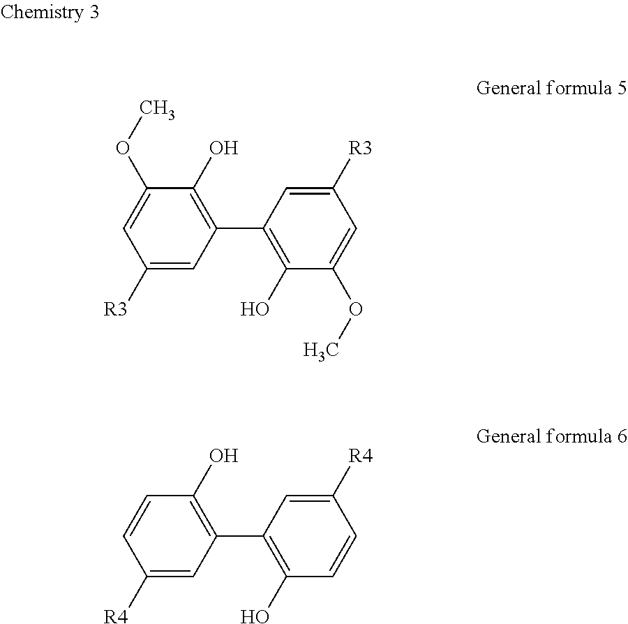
C1([R3])=CC(C2=C(O)C(OC)=CC([R3])=C2)=C(O)C(OC)=C1.C1([R4])=CC(C2=C(O)C=CC([R4])=C2)=C(O)C=C1
